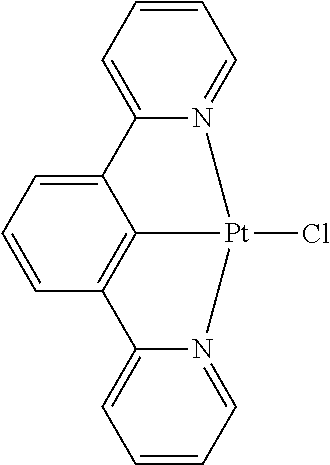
C12=C3C=CC=C1C1=CC=CC=N1[Pt]2(Cl)N1=CC=CC=C31
